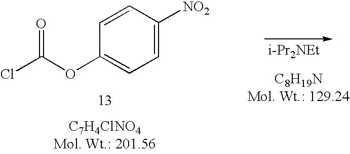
[i-Pr2NEt].C1=CC([NO2])=CC=C1OC(Cl)=O
